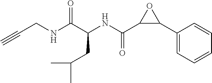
C(CNC(C(NC(C1C(C2=CC=CC=C2)O1)=O)CC(C)C)=O)#C
